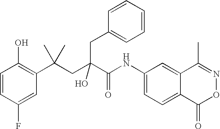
C1=CC(F)=CC(C(CC(C(NC2=CC=C3C(=C2)C(C)=NOC3=O)=O)(O)CC2=CC=CC=C2)(C)C)=C1O
